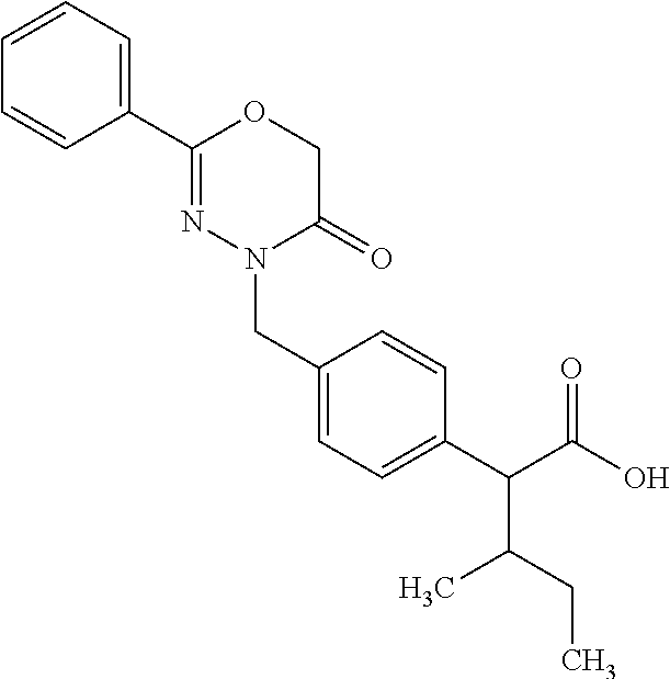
C1(C2=NN(CC3=CC=C(C(C(O)=O)C(CC)C)C=C3)C(=O)CO2)=CC=CC=C1
